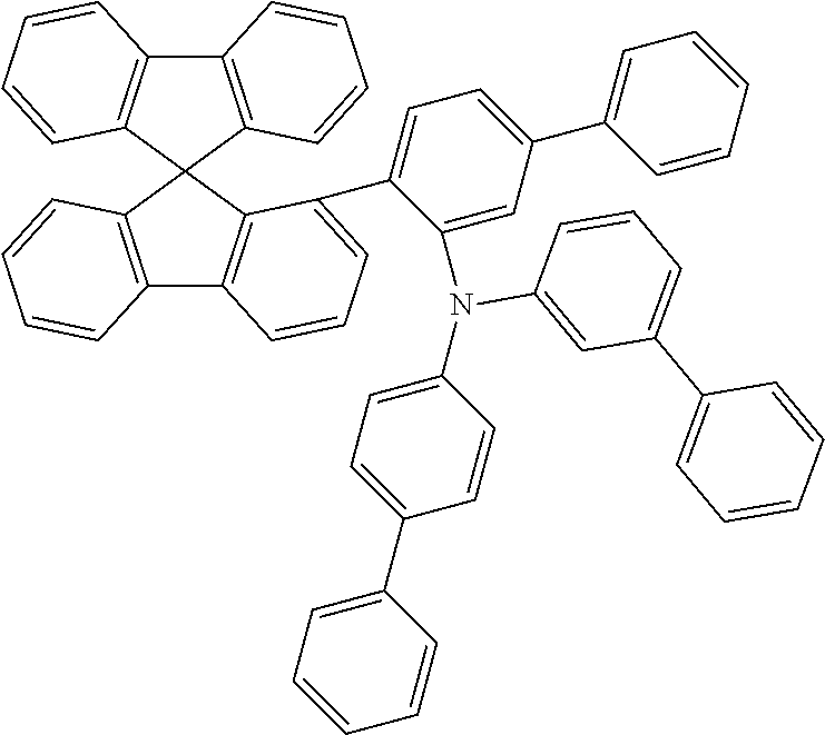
C12=C(C3(C4=C1C=CC=C4)C1=C(C4=C3C(C3=CC=C(C5=CC=CC=C5)C=C3N(C3=CC(C5=CC=CC=C5)=CC=C3)C3=CC=C(C5=CC=CC=C5)C=C3)=CC=C4)C=CC=C1)C=CC=C2
